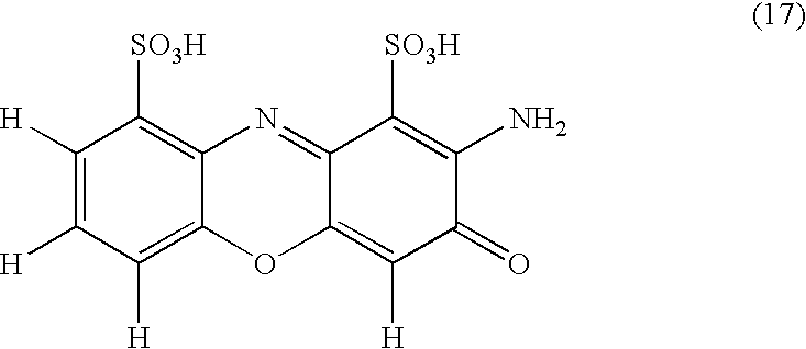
C1([H])=C([H])C([H])=C2C(=C1[SO3H])N=C1C(=C([H])C(=O)C(N)=C1[SO3H])O2
